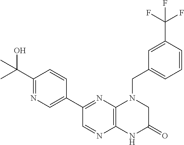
C1(C2=NC3=C(N=C2)NC(=O)CN3CC2=CC=CC(C(F)(F)F)=C2)=CN=C(C(C)(O)C)C=C1
